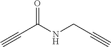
C(C(NCC#C)=O)#C
